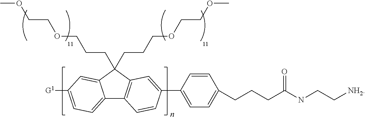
C1(CCCOCCOC)(CCCOCCOC)C2=CC([G1])=CC=C2C2=C1C=C(C1=CC=C(CCCC(NCC[NH2])=O)C=C1)C=C2
